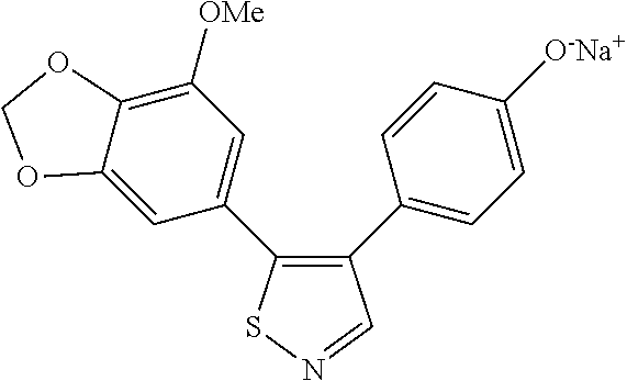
C12=CC(C3=C(C4=CC=C([O-Na+])C=C4)C=NS3)=CC([OMe])=C1OCO2
